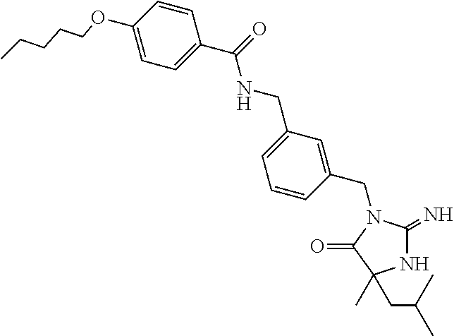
N1C(=N)N(CC2=CC(CNC(=O)C3=CC=C(OCCCCC)C=C3)=CC=C2)C(=O)C1(C)CC(C)C
